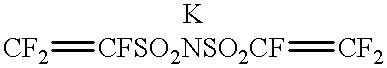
[CF2]=[CFSO2NSO2CF]=[CF2]
